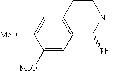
C1([MeO])=CC2=C(C=C1[MeO])CCN(C)C2[Ph]
